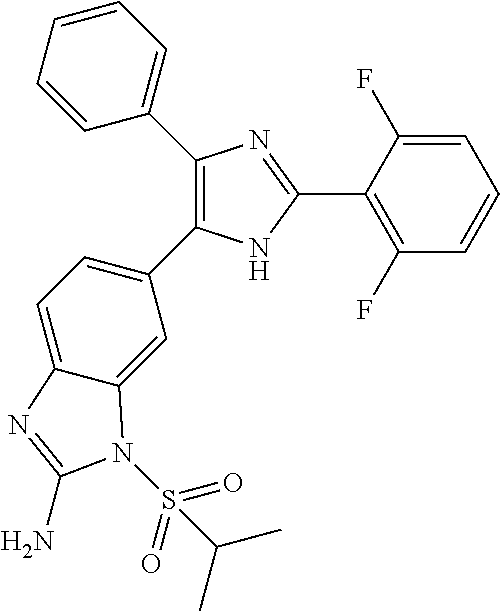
C1(C2=CC=CC=C2)=C(C2=CC=C3C(=C2)N(S(=O)(=O)C(C)C)C(N)=N3)NC(C2=C(F)C=CC=C2F)=N1
